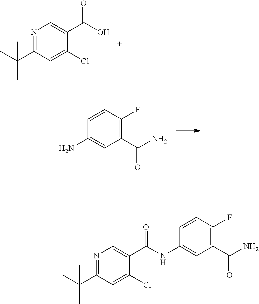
N1=C(C(C)(C)C)C=C(Cl)C(C(O)=O)=C1.C1=CC(F)=C(C(N)=O)C=C1N.N1=C(C(C)(C)C)C=C(Cl)C(C(NC2=CC(C(N)=O)=C(F)C=C2)=O)=C1
